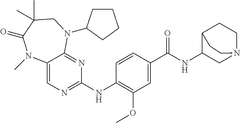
C1(NC2=C(OC)C=C(C(NC3CN4CCC3CC4)=O)C=C2)=NC=C2C(=N1)N(C1CCCC1)CC(C)(C)C(=O)N2C
